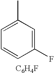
C1=C(C)C=C(F)C=C1.[C6H4F]
